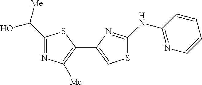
C1(C([Me])O)=NC([Me])=C(C2=CSC(NC3=NC=CC=C3)=N2)S1
